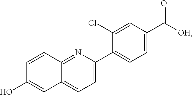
C1=CC2=NC(C3=CC=C(C([OH])=O)C=C3Cl)=CC=C2C=C1O
